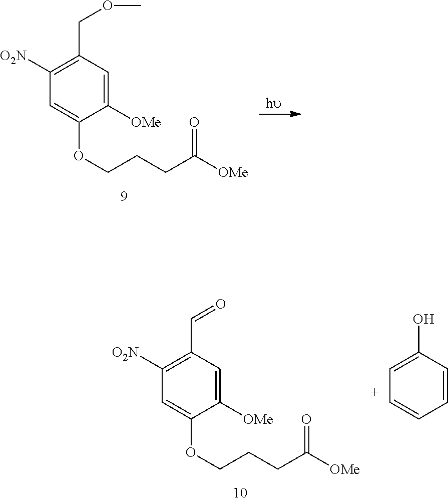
C1([OMe])=CC(COC)=C([O2N])C=C1OCCCC([OMe])=O.C1([OMe])=CC(C=O)=C([O2N])C=C1OCCCC([OMe])=O.C1=CC(O)=CC=C1
